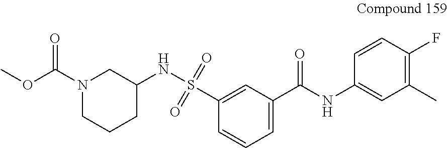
C1(C(NC2=CC(C)=C(F)C=C2)=O)=CC=CC(S(NC2CN(C(OC)=O)CCC2)(=O)=O)=C1
